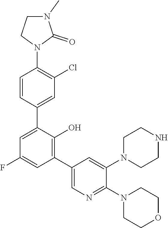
C1N(C)C(=O)N(C2=C(Cl)C=C(C3=CC(F)=CC(C4=CN=C(N5CCOCC5)C(N5CCNCC5)=C4)=C3O)C=C2)C1
